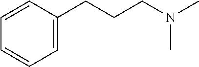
C1=CC(CCCN(C)C)=CC=C1
